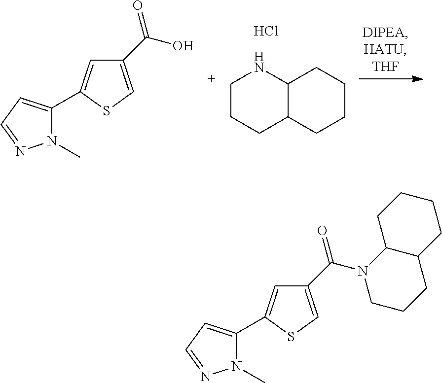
C1CCC2C(N1)CCCC2.Cl.C1(C(O)=O)=CSC(C2=CC=NN2C)=C1.C1(C(N2CCCC3C2CCCC3)=O)=CSC(C2=CC=NN2C)=C1
